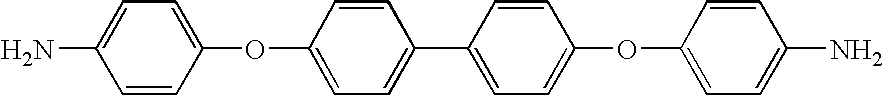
C1=C(OC2=CC=C(C3=CC=C(OC4=CC=C(N)C=C4)C=C3)C=C2)C=CC(N)=C1
